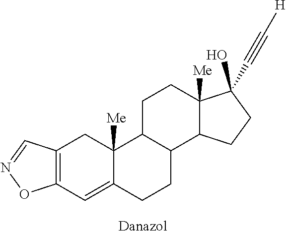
C12=C(C=C3C([Me])(C1)C1C(CC3)C3C([Me])(CC1)C(C#C[H])(O)CC3)ON=C2
